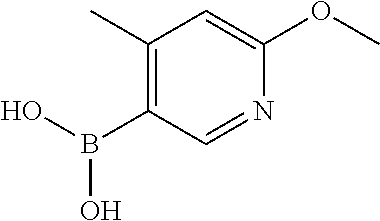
C1(B(O)O)=C(C)C=C(OC)N=C1
